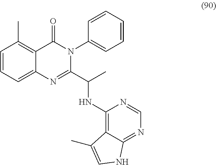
C1=CC=C2C(=C1C)C(=O)N(C1=CC=CC=C1)C(C(C)NC1=C3C(=NC=N1)NC=C3C)=N2
